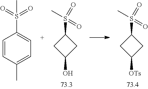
S(C1CC(O)C1)(C)(=O)=O.C1=CC(S(=O)(=O)C)=CC=C1C.S(C1CC([OTs])C1)(C)(=O)=O
